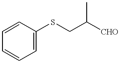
C1=CC=C(SCC([CHO])C)C=C1
